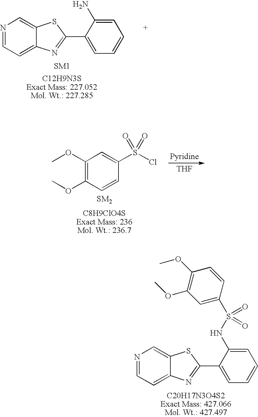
N1=CC=C2C(=C1)SC(C1=CC=CC=C1N)=N2.N1=CC=C2C(=C1)SC(C1=CC=CC=C1NS(=O)(=O)C1=CC(OC)=C(OC)C=C1)=N2.[THF].C1(OC)=C(OC)C=CC(S(Cl)(=O)=O)=C1
